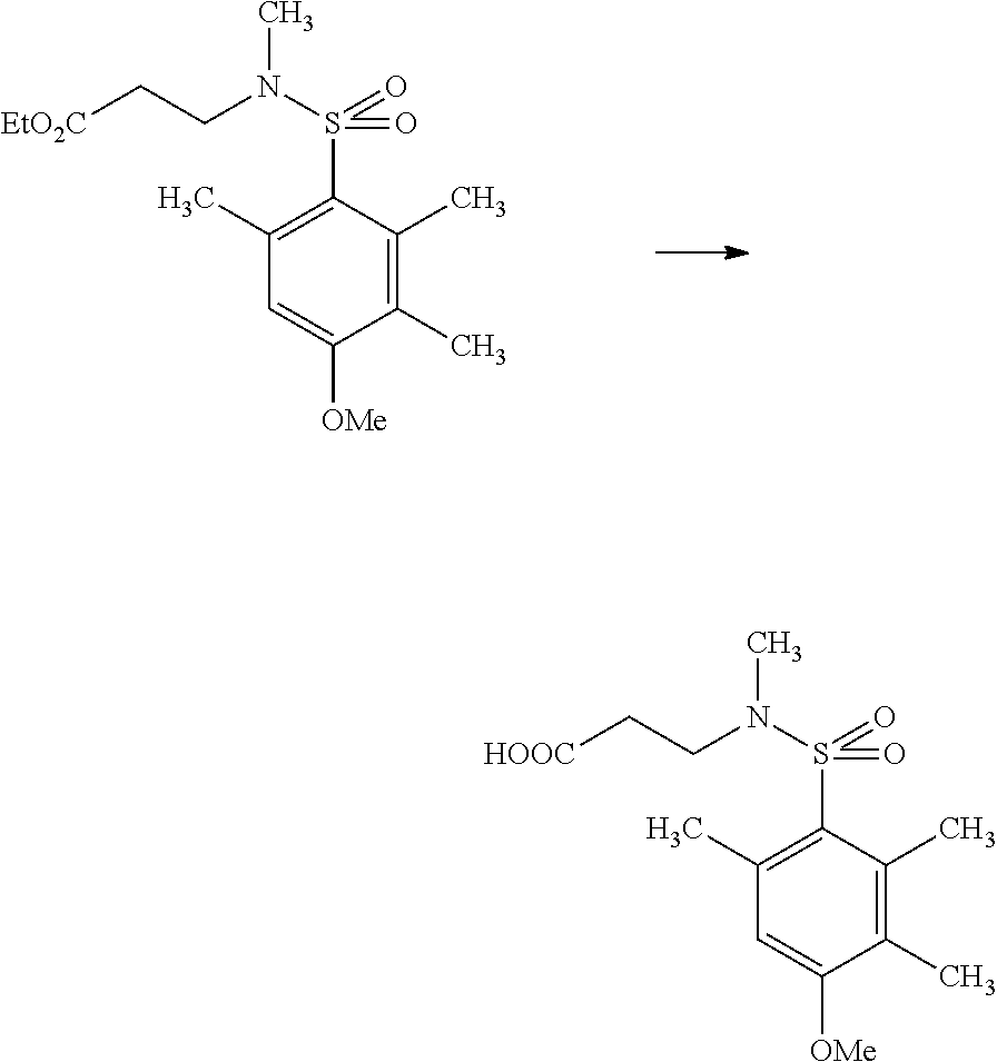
[EtO2C]CCN(S(=O)(=O)C1=C(C)C=C([OMe])C(C)=C1C)C.[HOOC]CCN(S(=O)(=O)C1=C(C)C=C([OMe])C(C)=C1C)C
